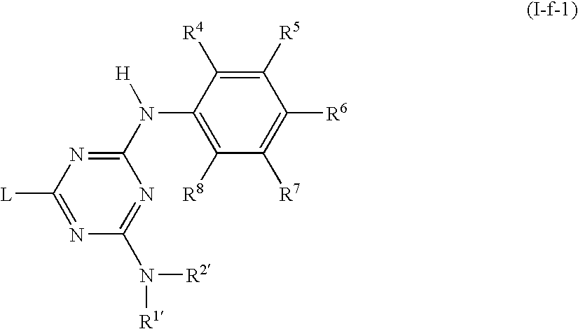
C1(N(C2=NC([L])=NC(N([R1])[R2])=N2)[H])=C([R8])C([R7])=C([R6])C([R5])=C1[R4]
